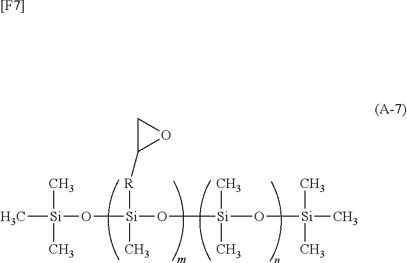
C[Si](C)(C)O[Si](O[Si](O[Si](C)(C)C)(C)C)(C)[R]C1CO1.[[F7]]
